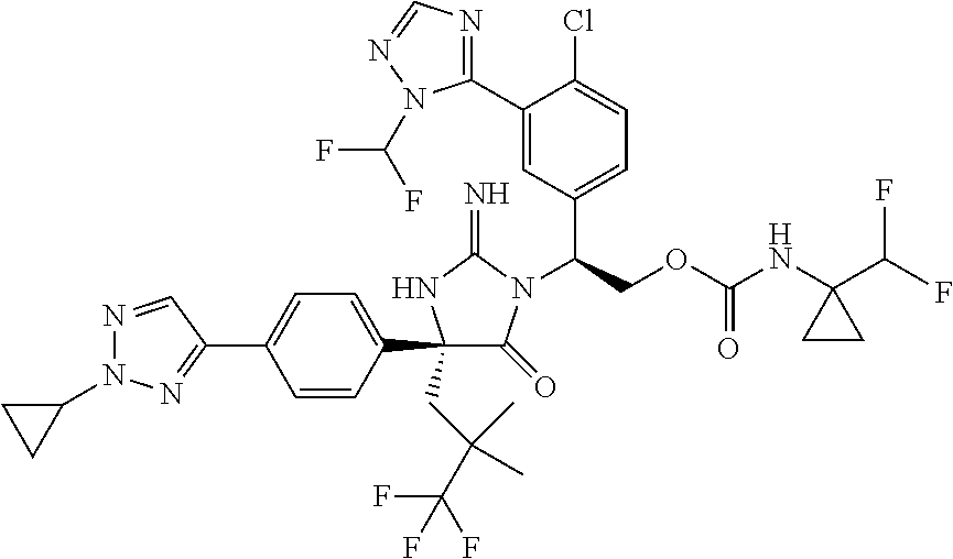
C1(C2=CC=C(C3=NN(C4CC4)N=C3)C=C2)(CC(C)(C(F)(F)F)C)C(=O)N(C(COC(NC2(C(F)F)CC2)=O)C2=CC=C(Cl)C(C3=NC=NN3C(F)F)=C2)C(=N)N1
